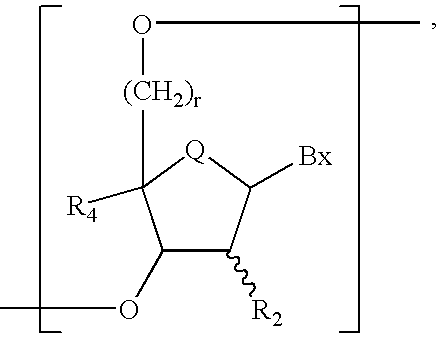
C1(OC)C([R2])C([Bx])[Q]C1([(CH2)r]OC)[R4]
